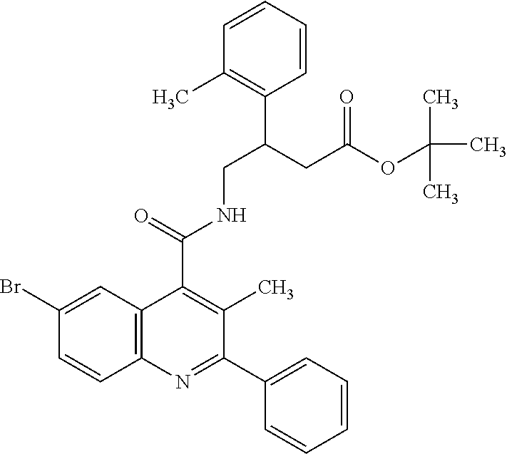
C1(C2=CC=CC=C2)=NC2=C(C(C(=O)NCC(CC(OC(C)(C)C)=O)C3=C(C)C=CC=C3)=C1C)C=C(Br)C=C2
